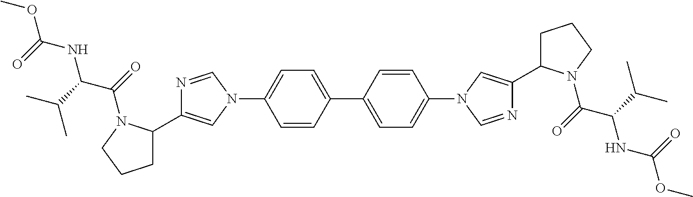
C1=C(C2=CC=C(N3C=NC(C4CCCN4C(=O)C(C(C)C)NC(OC)=O)=C3)C=C2)C=CC(N2C=NC(C3CCCN3C(=O)C(C(C)C)NC(OC)=O)=C2)=C1
